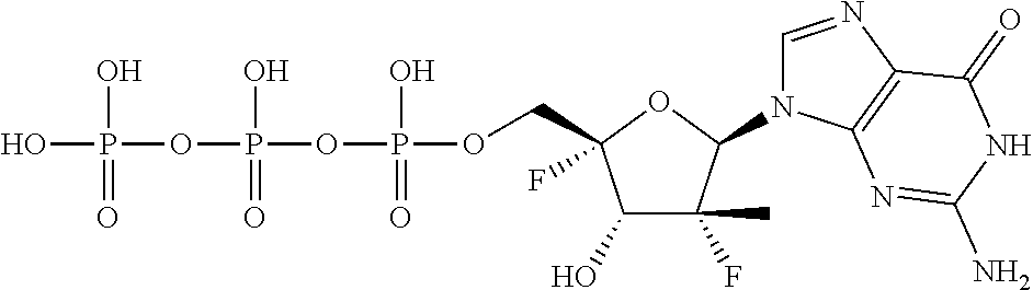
OP(OP(OP(OCC1(F)C(O)C(F)(C)C(N2C=NC3=C2N=C(N)NC3=O)O1)(O)=O)(O)=O)(O)=O
